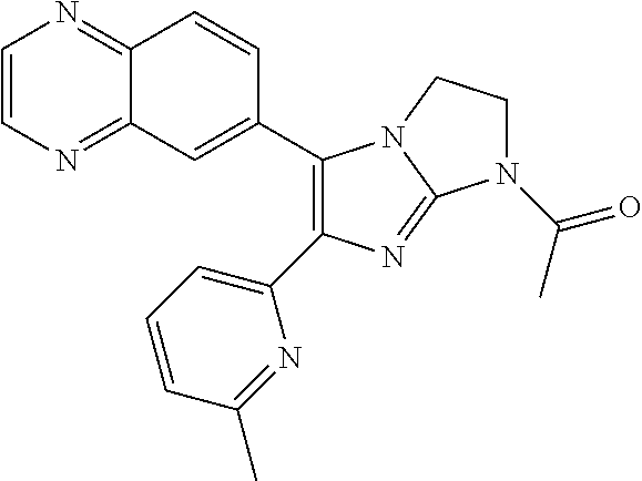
C1(C2=CC3=NC=CN=C3C=C2)=C(C2=CC=CC(C)=N2)N=C2N1CCN2C(C)=O
